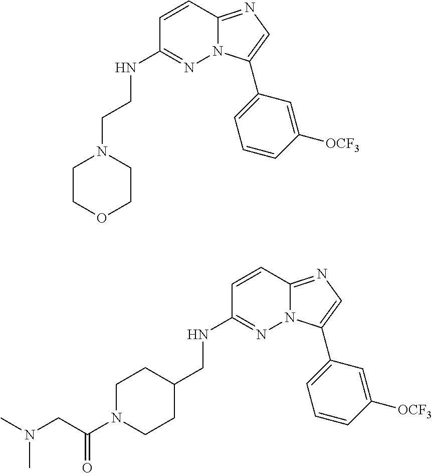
N(C1=NN2C(=NC=C2C2=CC=CC([OCF3])=C2)C=C1)CCN1CCOCC1.N(C1=NN2C(=NC=C2C2=CC=CC([OCF3])=C2)C=C1)CC1CCN(C(CN(C)C)=O)CC1
